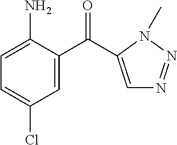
C1=C(C(=O)C2=CN=NN2C)C(N)=CC=C1Cl
